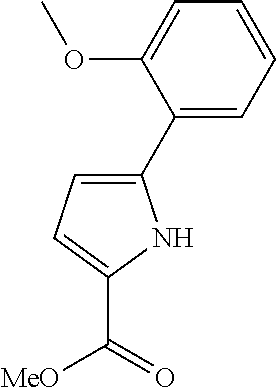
C1(C2=CC=C(C(=O)[MeO])N2)=CC=CC=C1OC
